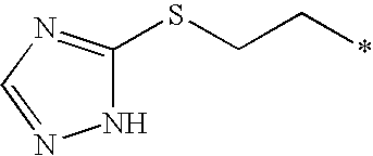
N1C(SCC*)=NC=N1
